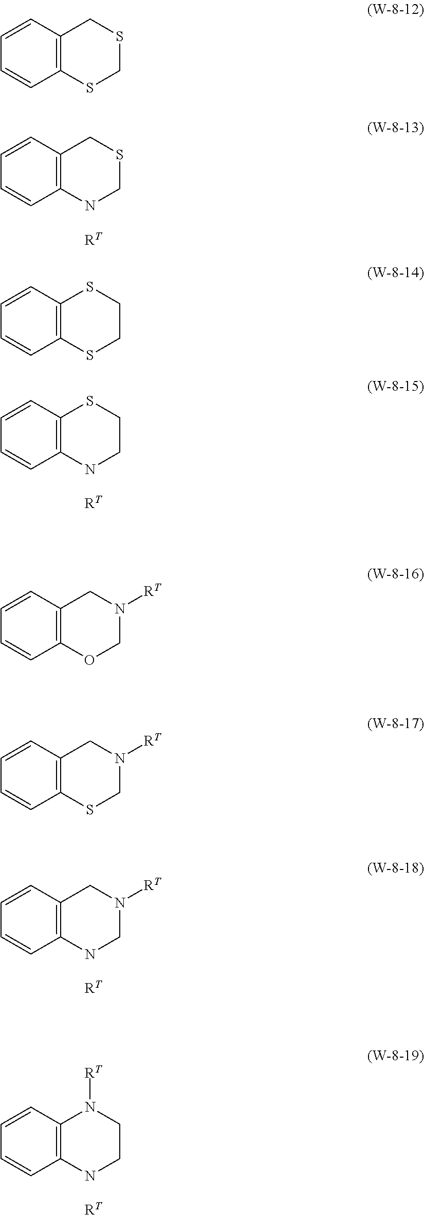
C12=C(C=CC=C1)NCSC2.[RT].C12=C(C=CC=C1)NCCS2.[RT].C12=C(C=CC=C1)NCN([RT])C2.[RT].C12=C(C=CC=C1)NCCN2[RT].[RT].C12=C(C=CC=C1)SCCS2.C12=C(C=CC=C1)SCSC2.C12=C(C=CC=C1)OCN([RT])C2.C12=C(C=CC=C1)SCN([RT])C2
